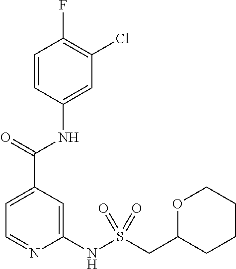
C1=CC(NC(C2=CC=NC(NS(CC3OCCCC3)(=O)=O)=C2)=O)=CC(Cl)=C1F
